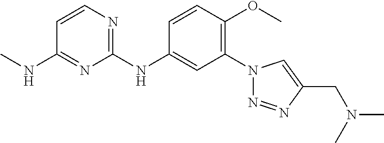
C1(N2N=NC(CN(C)C)=C2)=C(OC)C=CC(NC2=NC=CC(NC)=N2)=C1
